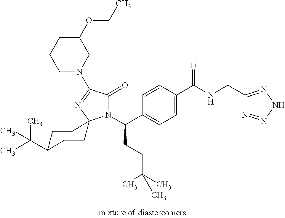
C1=C(C(=O)NCC2=NNN=N2)C=CC(C(N2C(=O)C(N3CC(OCC)CCC3)=NC23CCC(C(C)(C)C)CC3)CCC(C)(C)C)=C1
